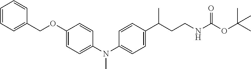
C1=CC=C(COC2=CC=C(N(C3=CC=C(C(CCNC(OC(C)(C)C)=O)C)C=C3)C)C=C2)C=C1
